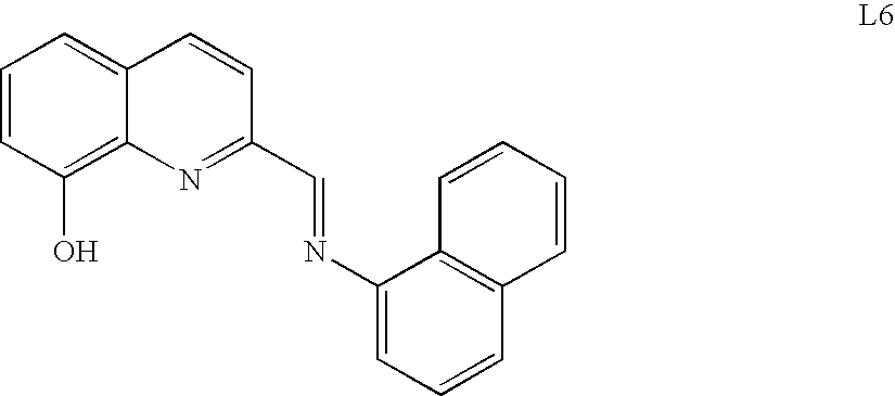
C1=CC(O)=C2C(=C1)C=CC(C=NC1=CC=CC3=C1C=CC=C3)=N2
